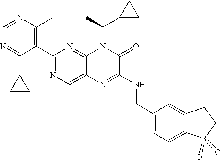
C1(C2=NC=C3C(=N2)N(C(C2CC2)C)C(=O)C(NCC2=CC=C4C(=C2)CCS4(=O)=O)=N3)=C(C)N=CN=C1C1CC1
